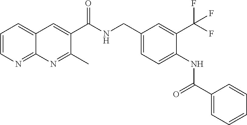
C1=CN=C2C(=C1)C=C(C(NCC1=CC=C(NC(C3=CC=CC=C3)=O)C(C(F)(F)F)=C1)=O)C(C)=N2
